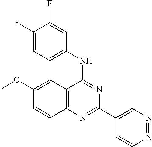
C1(OC)=CC2=C(C=C1)N=C(C1=CN=NC=C1)N=C2NC1=CC=C(F)C(F)=C1
